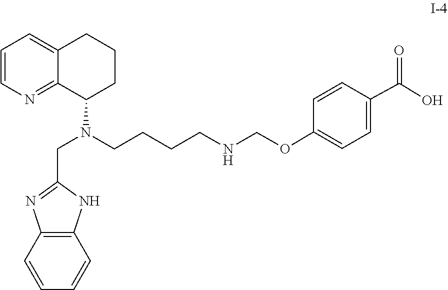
C1=C2CCCC(N(CC3=NC4=C(C=CC=C4)N3)CCCCNCOC3=CC=C(C(=O)O)C=C3)C2=NC=C1
